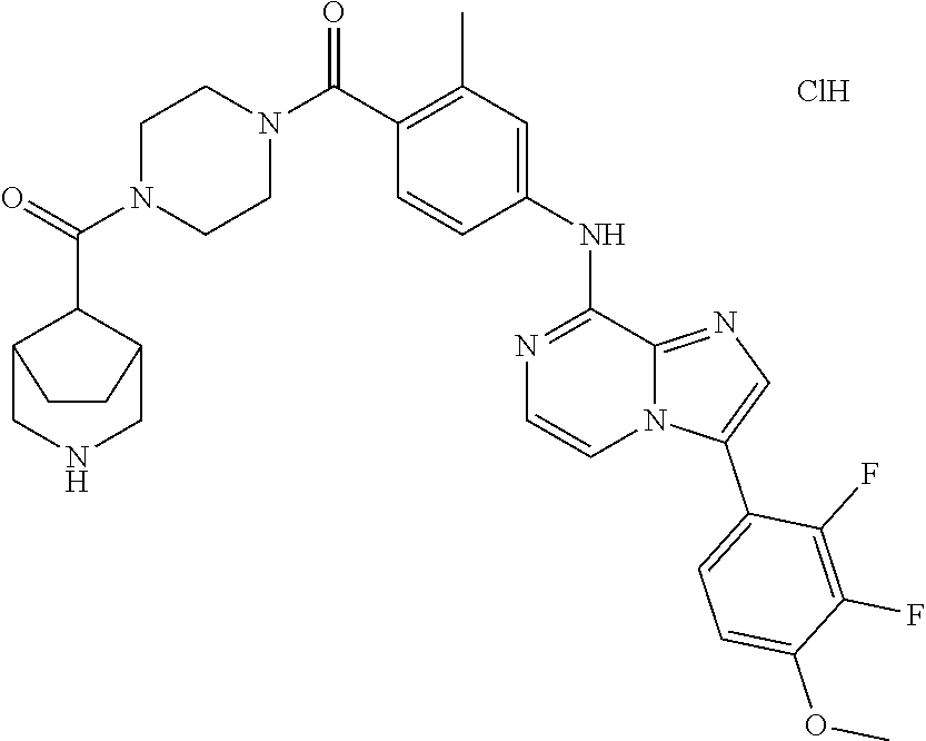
C1(C)=C(C(N2CCN(C(=O)C3C4CNCC3CC4)CC2)=O)C=CC(NC2=NC=CN3C2=NC=C3C2=CC=C(OC)C(F)=C2F)=C1.Cl
